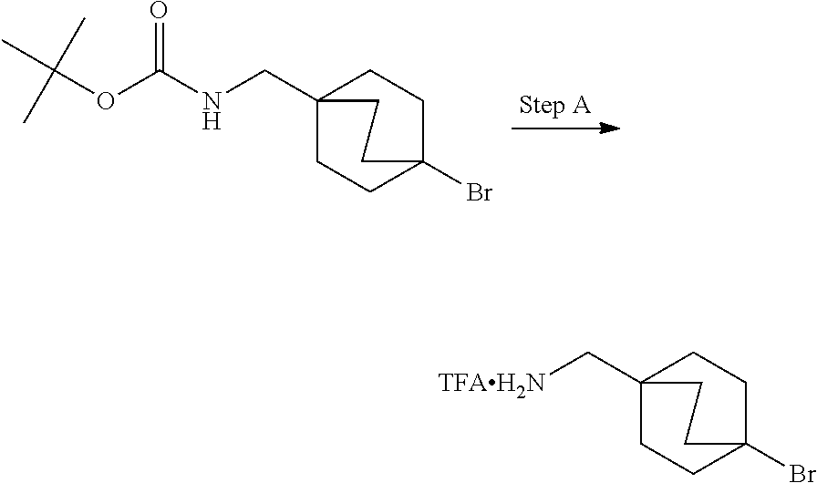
C12(CNC(=O)OC(C)(C)C)CCC(Br)(CC1)CC2.C12(C[TFAH2N])CCC(Br)(CC1)CC2
